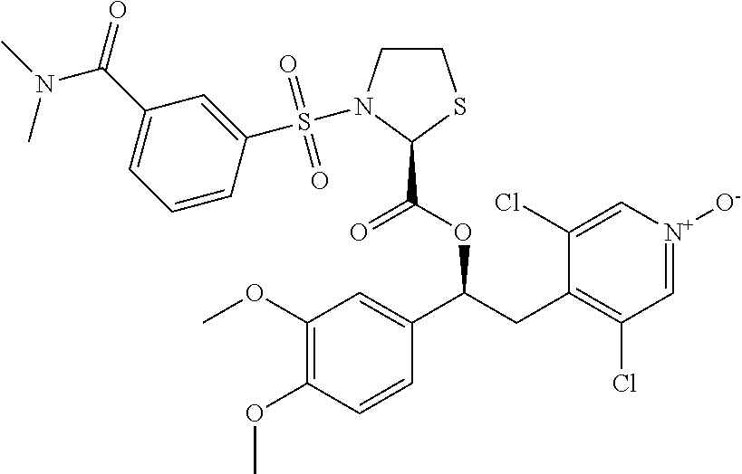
C1(OC)=C(OC)C=CC(C(CC2=C(Cl)C=[N+]([O-])C=C2Cl)OC(C2SCCN2S(=O)(C2=CC(C(=O)N(C)C)=CC=C2)=O)=O)=C1
